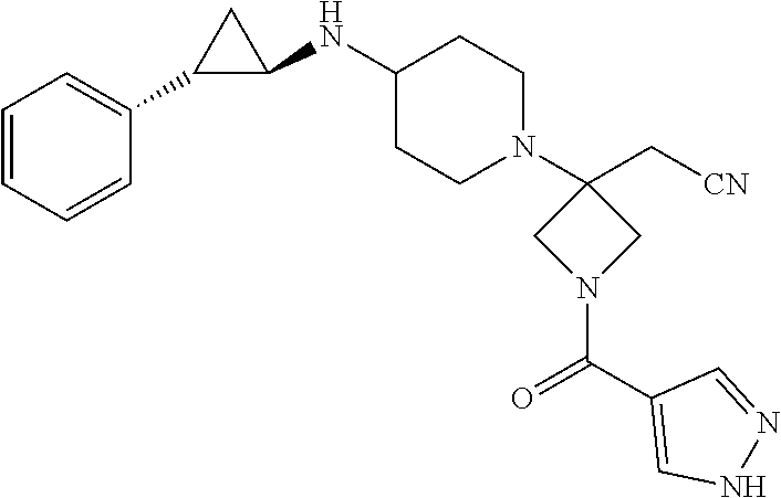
C1=CC=CC(C2C(NC3CCN(C4(C[CN])CN(C(C5=CNN=C5)=O)C4)CC3)C2)=C1
